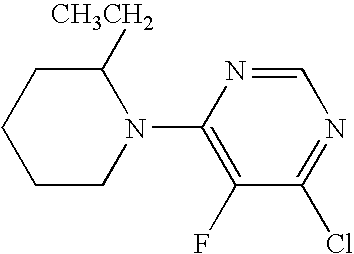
C1CCN(C2=C(F)C(Cl)=NC=N2)C([CH3CH2])C1
